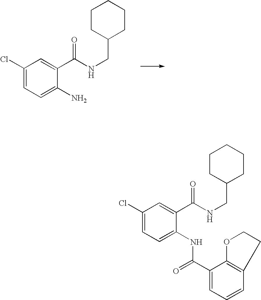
C1(Cl)=CC=C(N)C(C(NCC2CCCCC2)=O)=C1.C1(Cl)=CC=C(NC(C2=CC=CC3=C2OCC3)=O)C(C(NCC2CCCCC2)=O)=C1
